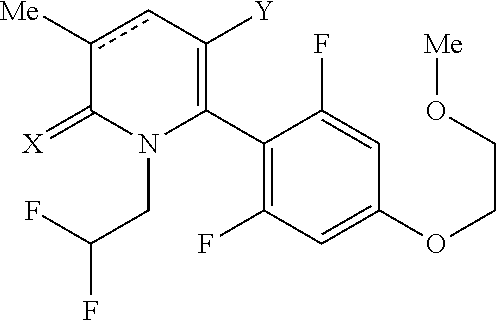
C1(C2=C([Y])cc([Me])C(=[X])N2CC(F)F)=C(F)C=C(OCCO[Me])C=C1F
